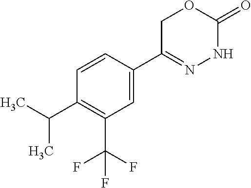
C1=CC(C2=NNC(=O)OC2)=CC(C(F)(F)F)=C1C(C)C
